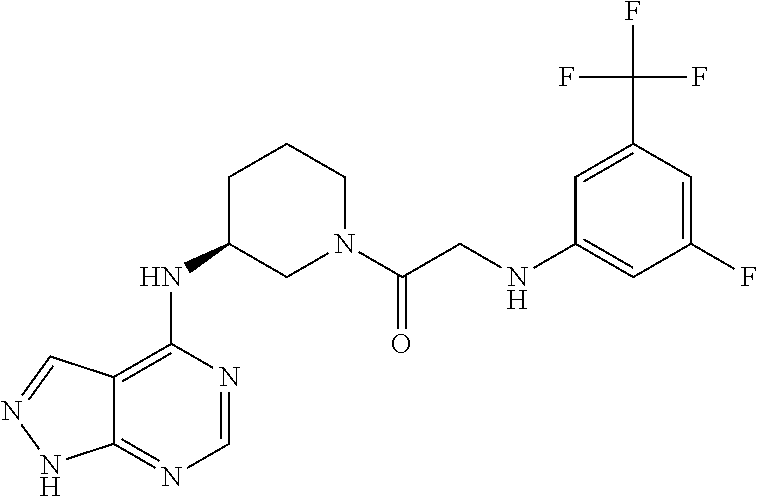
C12=C(NC3CN(C(CNC4=CC(F)=CC(C(F)(F)F)=C4)=O)CCC3)N=CN=C1NN=C2
